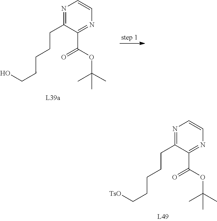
C1(CCCCC[TsO])=NC=CN=C1C(OC(C)(C)C)=O.C1(CCCCCO)=NC=CN=C1C(OC(C)(C)C)=O
